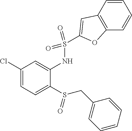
C1(Cl)=CC=C(S(CC2=CC=CC=C2)=O)C(NS(=O)(=O)C2=CC3=C(C=CC=C3)O2)=C1
